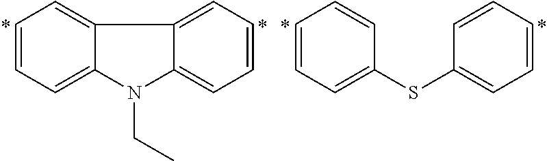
C1=CC=C2C(=C1)C1=CC=CC=C1N2CC.C1=CC=C(SC2=CC=CC=C2)C=C1
